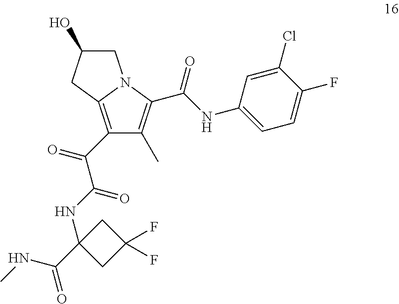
C1(C(C(NC2(C(=O)NC)CC(F)(F)C2)=O)=O)=C2N(C(C(NC3=CC=C(F)C(Cl)=C3)=O)=C1C)CC(O)C2
